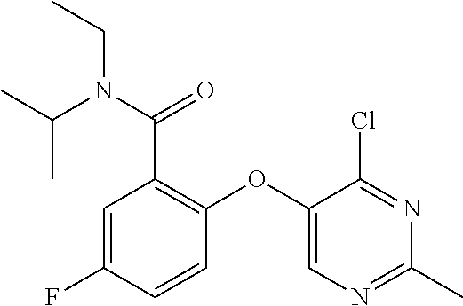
C1=C(F)C=CC(OC2=CN=C(C)N=C2Cl)=C1C(N(C(C)C)CC)=O
